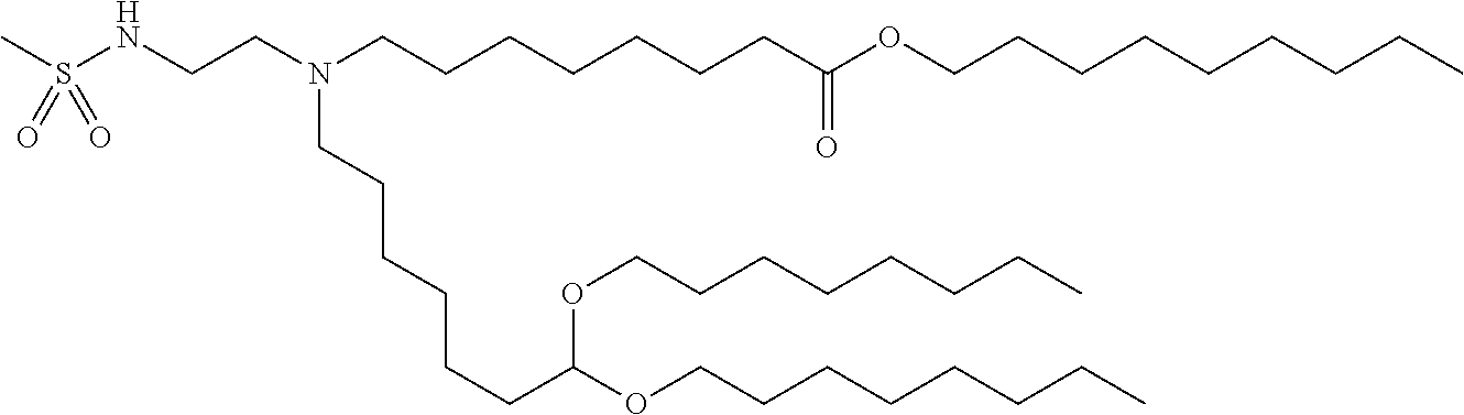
N(CCN(CCCCCCCC(OCCCCCCCCC)=O)CCCCCCC(OCCCCCCCC)OCCCCCCCC)S(C)(=O)=O
